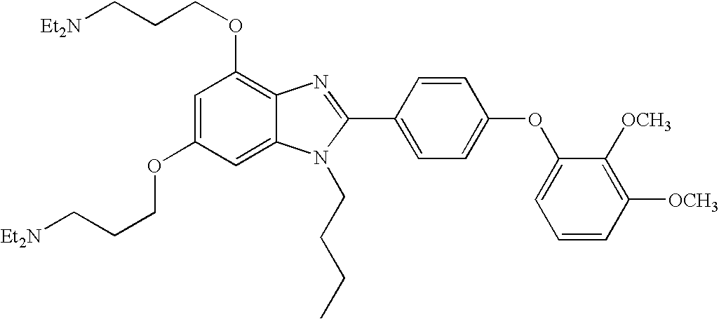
C1=C(OCCC[Et2N])C=C2C(=C1OCCC[Et2N])N=C(C1=CC=C(OC3=CC=CC([OCH3])=C3[OCH3])C=C1)N2CCCC
